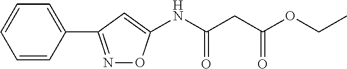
C1=CC(C2=NOC(NC(CC(OCC)=O)=O)=C2)=CC=C1
